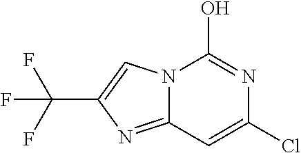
C12=NC(C(F)(F)F)=CN1C(O)=NC(Cl)=C2
